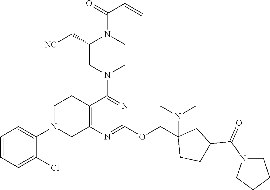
C1=CC=C(Cl)C(N2CC3=C(CC2)C(N2CCN(C(=O)C=C)C(C[NC])C2)=NC(OCC2(N(C)C)CCC(C(N4CCCC4)=O)C2)=N3)=C1
